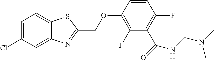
C1=C(Cl)C=C2C(=C1)SC(COC1=C(F)C(C(NCN(C)C)=O)=C(F)C=C1)=N2
